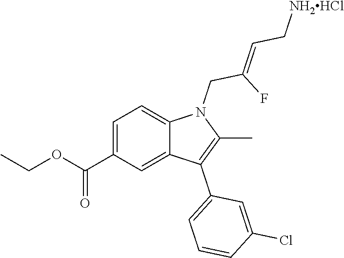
C1=C(C(OCC)=O)C=C2C(=C1)N(CC(F)=CC[NH2HCl])C(C)=C2C1=CC=CC(Cl)=C1
